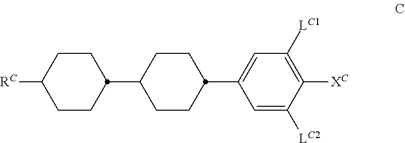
C1([RC])CCC(C2CCC(C3=CC([LC1])=C([XC])C([LC2])=C3)CC2)CC1
